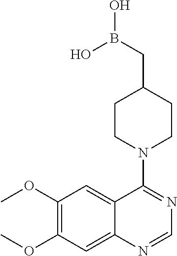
C1=NC2=CC(OC)=C(OC)C=C2C(N2CCC(CB(O)O)CC2)=N1
